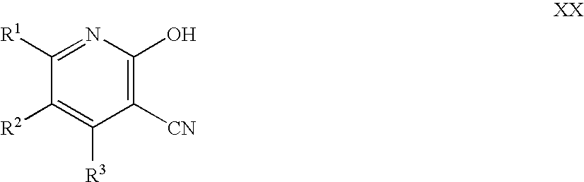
C1([R1])=NC(O)=C([CN])C([R3])=C1[R2]
